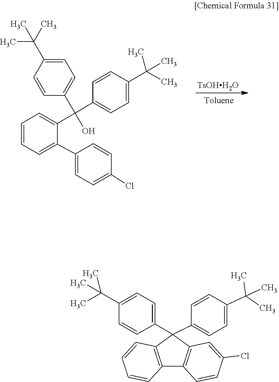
C1(C(O)(C2=CC=C(C(C)(C)C)C=C2)C2=CC=CC=C2C2=CC=C(Cl)C=C2)=CC=C(C(C)(C)C)C=C1.[TsOHH2O].C1=CC(C2(C3=CC=C(C(C)(C)C)C=C3)C3=C(C4=C2C=CC=C4)C=CC(Cl)=C3)=CC=C1C(C)(C)C
